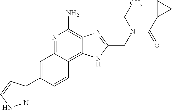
C1=C(C2=NNC=C2)C=CC2=C3C(=C(N)N=C12)N=C(CN(C(=O)C1CC1)CC)N3
